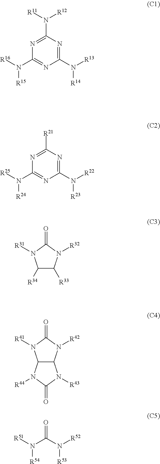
N1=C(N([R11])[R12])N=C(N([R13])[R14])N=C1N([R16])[R15].N1=C([R21])N=C(N([R22])[R23])N=C1N([R25])[R24].C1([R34])C([R33])N([R32])C(=O)N1[R31].C12C(N([R42])C(=O)N1[R41])N([R43])C(=O)N2[R44].[R51]N(C(N([R52])[R53])=O)[R54]
